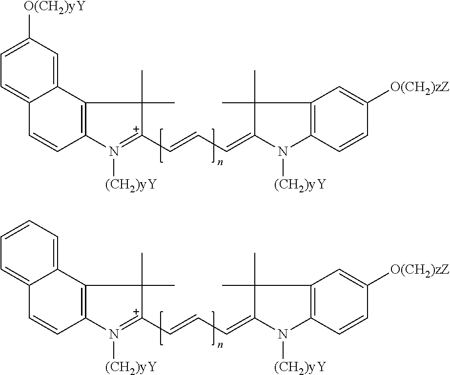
C12=CC=C([O(CH2)yY])C=C1C1=C(C=C2)N([(CH2)yY])=[C+](C=CC=C2N([(CH2)yY])C3=C(C2(C)C)C=C([O(CH2)zZ])C=C3)C1(C)C.C12=CC=CC=C1C1=C(C=C2)N([(CH2)yY])=[C+](C=CC=C2N([(CH2)yY])C3=C(C2(C)C)C=C([O(CH2)zZ])C=C3)C1(C)C
